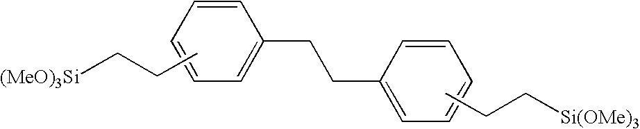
CCC[(MeO)3Si].C1=CC=CC=C1CCC1=CC=CC=C1.CCC[Si(OMe)3]
